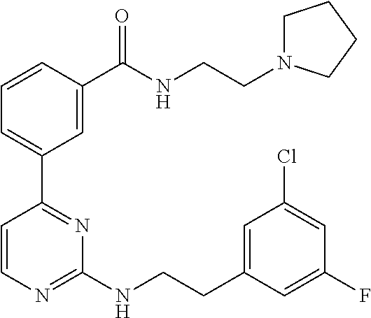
C1=CC(C(NCCN2CCCC2)=O)=CC(C2=NC(NCCC3=CC(Cl)=CC(F)=C3)=NC=C2)=C1
